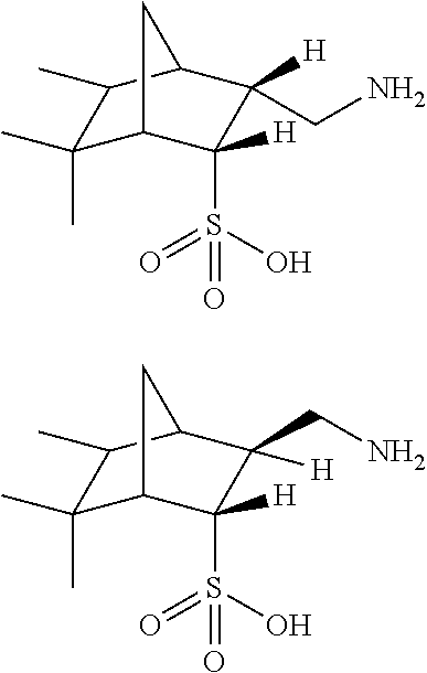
C1(C)(C)C2C(S(=O)(O)=O)([H])C([H])(CN)C(C1C)C2.C1(C)(C)C2C(S(=O)(O)=O)([H])C(CN)([H])C(C1C)C2
